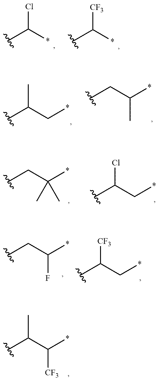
C(*)(Cl)C.C(*)([CF3])C.C(C(*)(C)C)C.C(C*)(Cl)C.C(C(*)F)C.C(C*)([CF3])C.C(C(*)[CF3])(C)C.C(C*)(C)C.C(C(*)C)C
